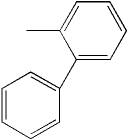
CC1=CC=CC=C1C1=CC=CC=C1
